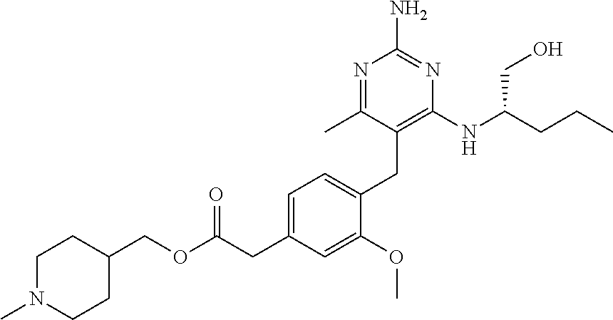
C1(COC(CC2=CC=C(CC3=C(NC(CCC)CO)N=C(N)N=C3C)C(OC)=C2)=O)CCN(C)CC1
